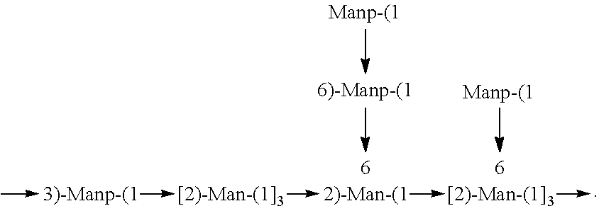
[6)-Manp-(1].[Manp-(1].C->[3)-Manp-(1]->[[2)-Man-(1]3]->[2)-Man-(1]->[[2)-Man-(1]3]->C
